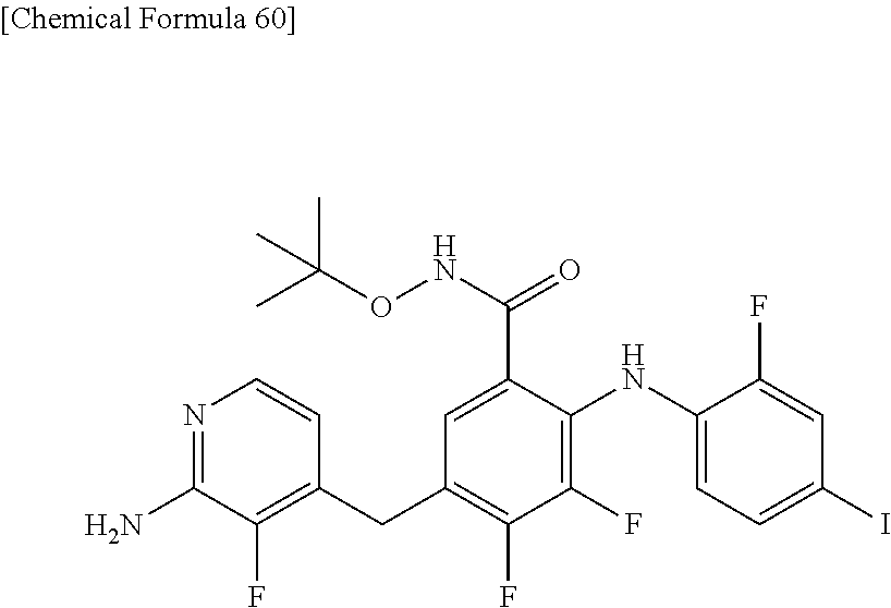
C1(CC2=C(F)C(F)=C(NC3=CC=C(I)C=C3F)C(C(NOC(C)(C)C)=O)=C2)=C(F)C(N)=NC=C1
